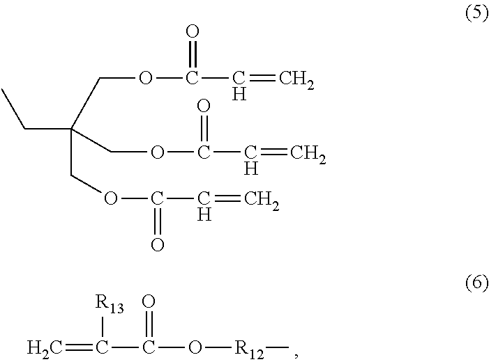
C=C(C(=O)O[R12]C)[R13].CCC(COC(=O)C=C)(COC(=O)C=C)COC(=O)C=C
